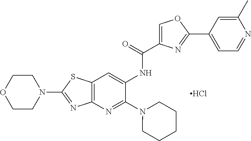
N1(C2=NC3=C(S2)C=C(NC(=O)C2=COC(C4=CC=NC(C)=C4)=N2)C(N2CCCCC2)=N3)CCOCC1.Cl
